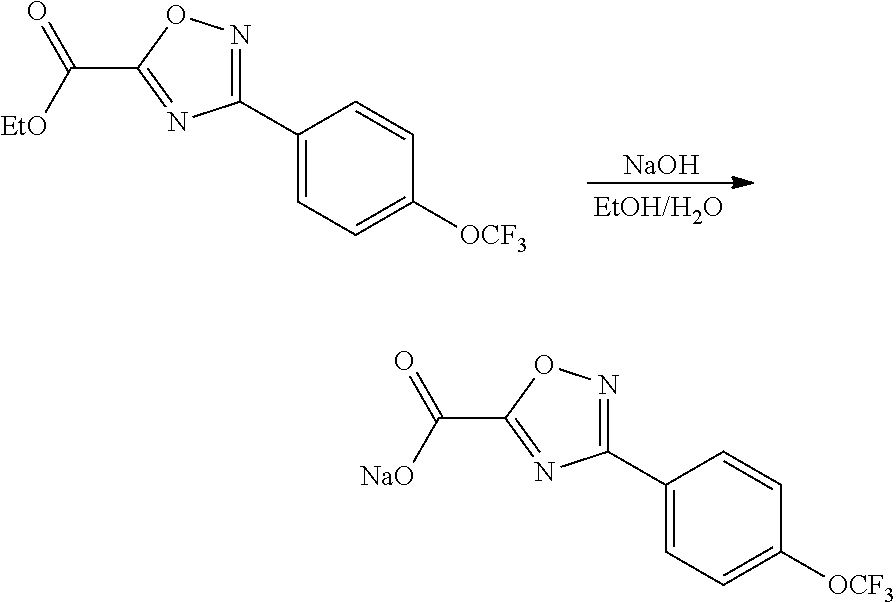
[NaOH].C1(C2=CC=C([OCF3])C=C2)=NOC(C([EtO])=O)=N1.C1(C2=CC=C([OCF3])C=C2)=NOC(C([NaO])=O)=N1
